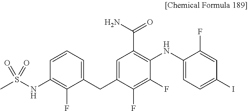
C1=C(NC2=C(C(N)=O)C=C(CC3=CC=CC(NS(C)(=O)=O)=C3F)C(F)=C2F)C(F)=CC(I)=C1
